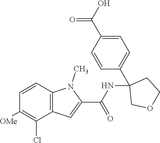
C12=C(C=CC([OMe])=C1Cl)N(C)C(C(NC1(C3=CC=C(C(O)=O)C=C3)COCC1)=O)=C2
